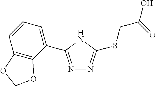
N1=C(C2=CC=CC3=C2OCO3)NC(SCC(=O)O)=N1
